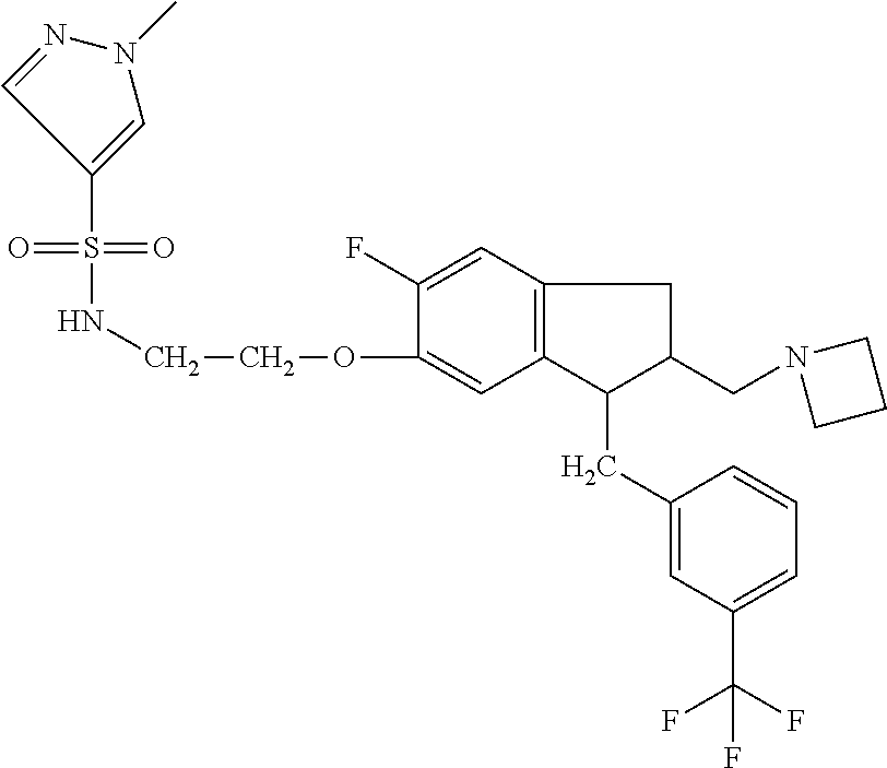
S(=O)(=O)(NCCOC1=CC2=C(C=C1F)CC(CN1CCC1)C2CC1=CC(C(F)(F)F)=CC=C1)C1=CN(C)N=C1
